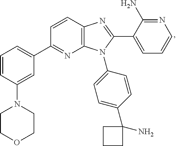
C1=CC(N2CCOCC2)=CC(C2=NC3=C(C=C2)N=C(C2=CC=CN=C2N)N3C2=CC=C(C3(N)CCC3)C=C2)=C1
